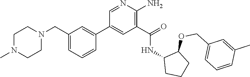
C1(CN2CCN(C)CC2)=CC=CC(C2=CC(C(=O)NC3CCCC3OCC3=CC=CC(C)=C3)=C(N)N=C2)=C1
